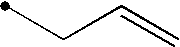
C(C)C=C
